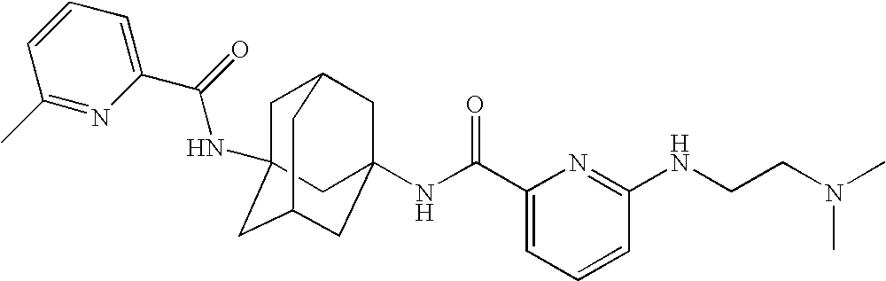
C1C2(NC(C3=CC=CC(C)=N3)=O)CC3CC(NC(C4=CC=CC(NCCN(C)C)=N4)=O)(CC1C3)C2
